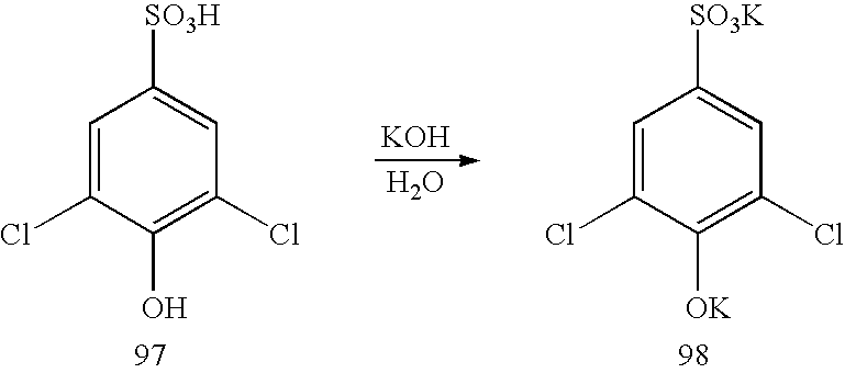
[KOH].O.C1=C(Cl)C(O)=C(Cl)C=C1[SO3H].C1=C(Cl)C([OK])=C(Cl)C=C1[SO3K]
